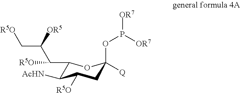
C1(C(C(C[R5O])[OR5])[R5O])C([AcHN])C([R5O])CC(OP([OR7])[OR7])([Q])O1
